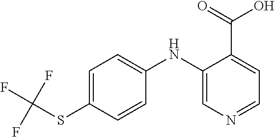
C1=C(SC(F)(F)F)C=CC(NC2=CN=CC=C2C(=O)O)=C1
